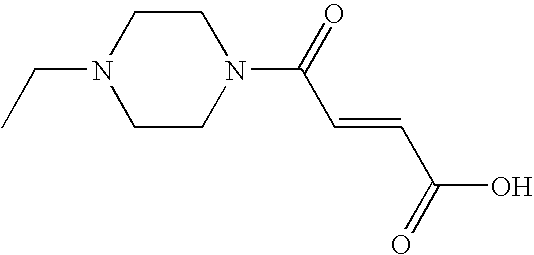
CCN1CCN(C(=O)C=CC(O)=O)CC1
